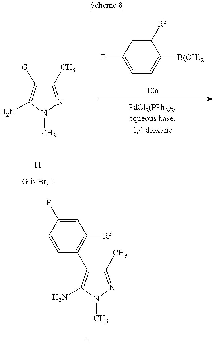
C1([R3])=CC(F)=CC=C1[B(OH)2].NC1=C([G])C(C)=NN1C.NC1=C(C2=C([R3])C=C(F)C=C2)C(C)=NN1C
